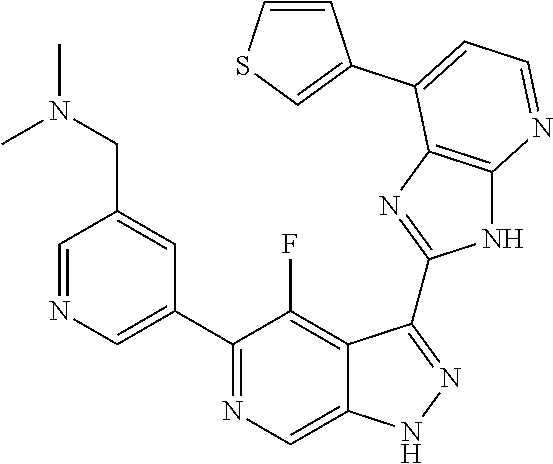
C1=NC=C(C2=NC=C3C(=C2F)C(C2=NC4=C(N2)N=CC=C4C2=CSC=C2)=NN3)C=C1CN(C)C
